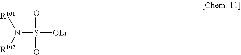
N(S(=O)(=O)[OLi])([R102])[R101]
